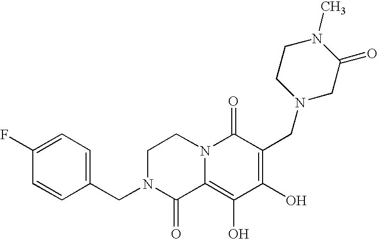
C1N(CC2=CC=C(F)C=C2)C(=O)C2=C(O)C(O)=C(CN3CCN(C)C(=O)C3)C(=O)N2C1
